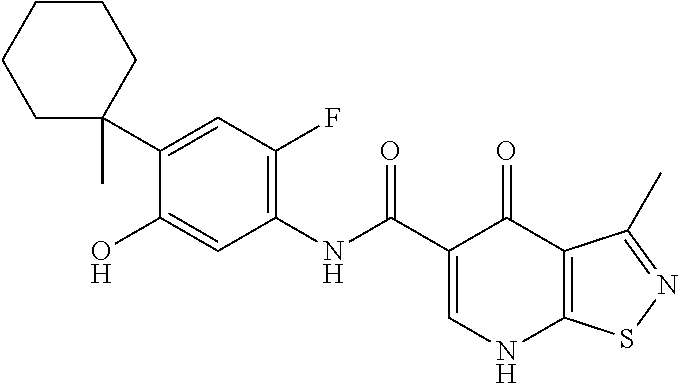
C1=C(C(=O)NC2=C(F)C=C(C3(C)CCCCC3)C(O)=C2)C(=O)C2=C(N1)SN=C2C
